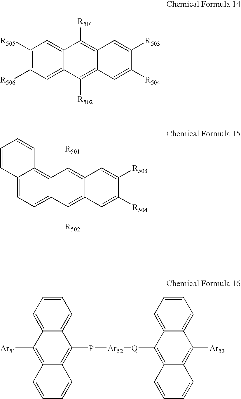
C1([R505])=C([R506])C=C2C(=C1)C([R501])=C1C(=C2[R502])C=C([R504])C([R503])=C1.C12=CC=C3C(=C1C=CC=C2)C([R501])=C1C(=C3[R502])C=C([R504])C([R503])=C1.C1=CC=C2C(=C1)C(P[Ar52][Q]C1=C3C(=C([Ar53])C4=CC=CC=C14)C=CC=C3)=C1C(=C2[Ar51])C=CC=C1
